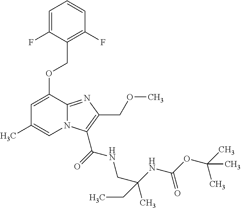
C1=C(F)C(COC2=CC(C)=CN3C2=NC(COC)=C3C(=O)NCC(C)(NC(OC(C)(C)C)=O)CC)=C(F)C=C1
